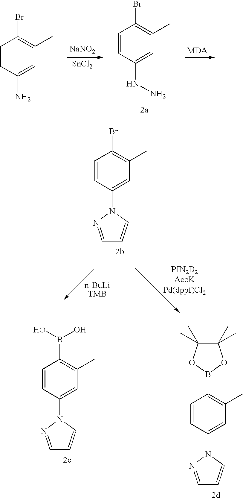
[NaNO2].[SnCl2].[MDA].C1=CC(NN)=CC(C)=C1Br.C1=CC(N)=CC(C)=C1Br.C1=CC(N2C=CC=N2)=CC(C)=C1Br.C1=CC(N2C=CC=N2)=CC(C)=C1B(O)O.C1=CC(N2C=CC=N2)=CC(C)=C1B1OC(C)(C)C(C)(C)O1
